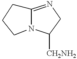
C12=NCC([CH2NH2])N1CCC2
